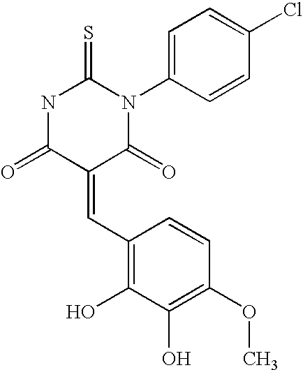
O=C1C(=CC2=C(O)C(O)=C(OC)C=C2)C(=O)N(C2=CC=C(Cl)C=C2)C(=S)N1
